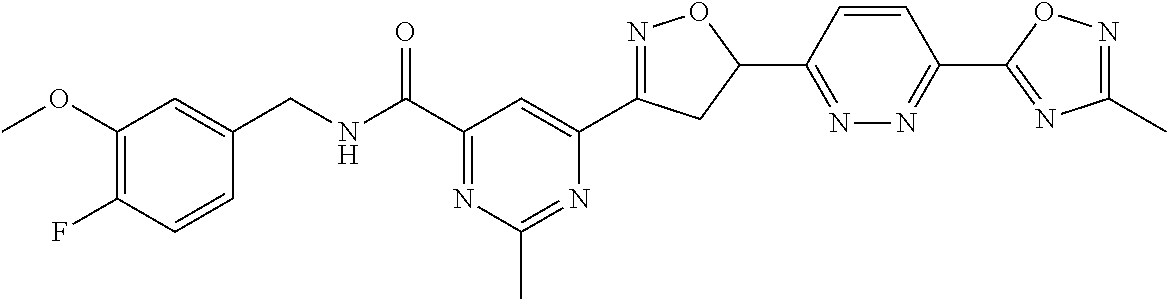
C1=CC(F)=C(OC)C=C1CNC(C1=NC(C)=NC(C2=NOC(C3=NN=C(C4=NC(C)=NO4)C=C3)C2)=C1)=O
